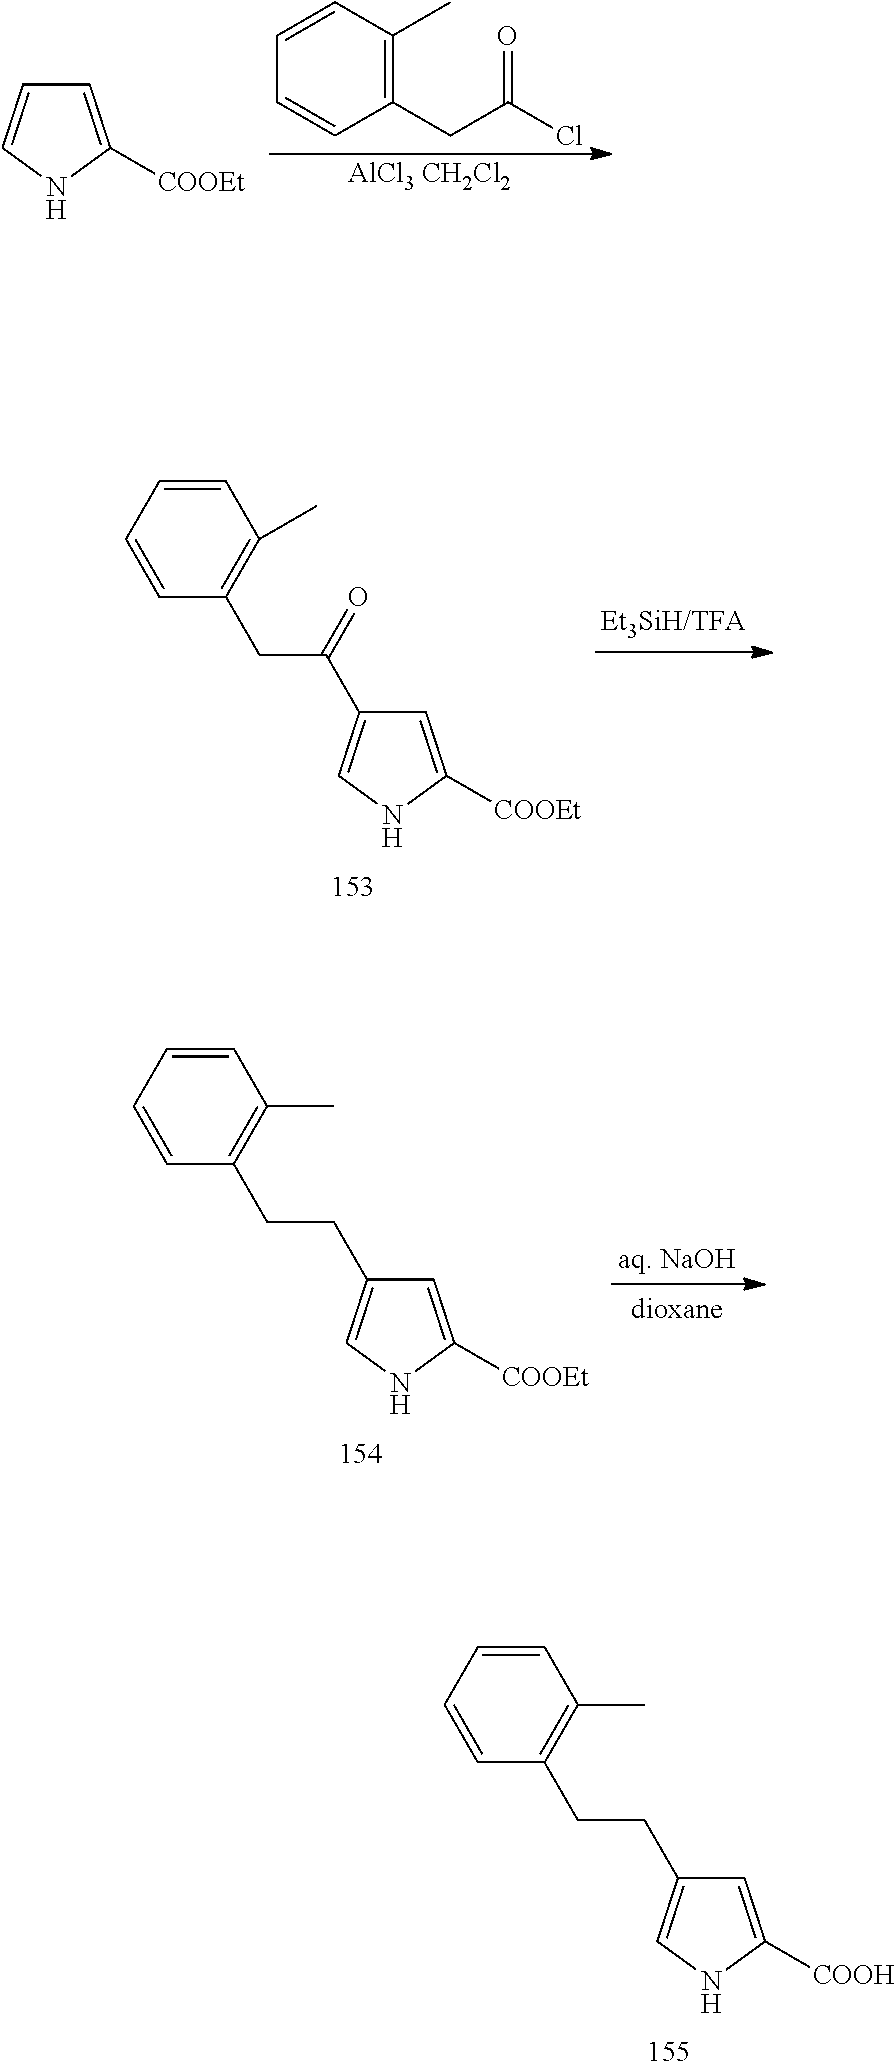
C1=CC=CC(CCC2=CNC([COOH])=C2)=C1C.C1=CC=CC(CC(=O)C2=CNC([COOEt])=C2)=C1C.C1=CC=CC(CCC2=CNC([COOEt])=C2)=C1C.C1=CC(C)=C(CC(Cl)=O)C=C1.[AlCl3 CH2Cl2].C1=C([COOEt])NC=C1
